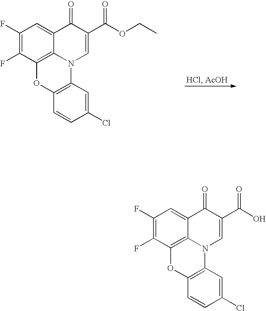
C1(F)=C(F)C2=C3C(=C1)C(=O)C(C(O)=O)=CN3C1=C(O2)C=CC(Cl)=C1.C1(F)=C(F)C2=C3C(=C1)C(=O)C(C(OCC)=O)=CN3C1=C(O2)C=CC(Cl)=C1
